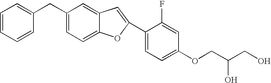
C12=CC(CC3=CC=CC=C3)=CC=C1OC(C1=CC=C(OCC(CO)O)C=C1F)=C2
